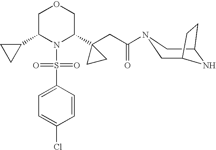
N1(S(=O)(=O)C2=CC=C(Cl)C=C2)C(C2(CC(=O)N3CC4NC(C3)CC4)CC2)COCC1C1CC1
